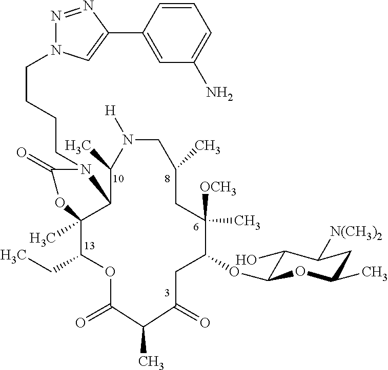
C(CCCN1C(=O)OC2(C)C(CC)OC(=O)C(C)C(=O)CC(OC3C(O)C([N(CH3)2])CC(C)O3)C([OCH3])(C)CC(C)CN([H])C(C)C12)N1N=NC(C2=CC(N)=CC=C2)=C1
